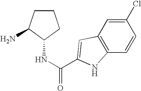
C(NC1C(N)CCC1)(=O)C1=CC2=C(C=CC(Cl)=C2)N1
